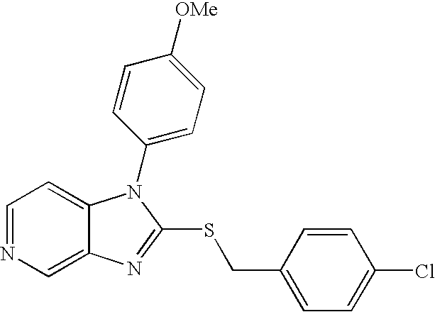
C1=NC=C2C(=C1)N(C1=CC=C([OMe])C=C1)C(SCC1=CC=C(Cl)C=C1)=N2
